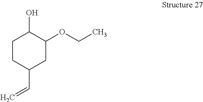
C1CC(C=C)CC(OCC)C1O
